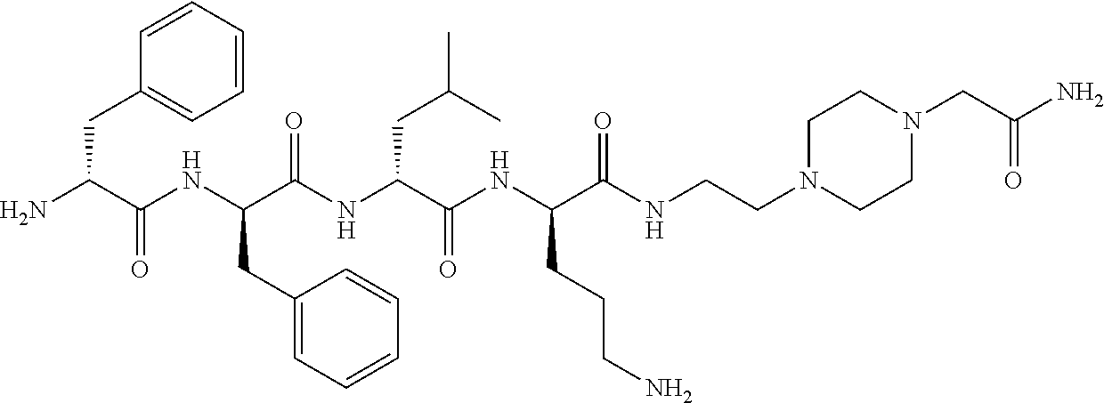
C1=CC=CC=C1CC(N)C(NC(C(NC(C(NC(C(NCCN1CCN(CC(N)=O)CC1)=O)CCCN)=O)CC(C)C)=O)CC1=CC=CC=C1)=O
